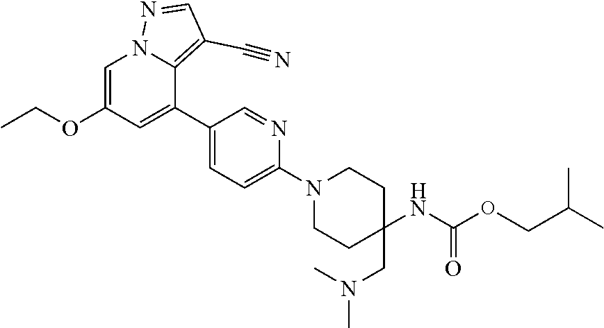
CCOC1=CN2C(=C(C#N)C=N2)C(C2=CC=C(N3CCC(CN(C)C)(NC(OCC(C)C)=O)CC3)N=C2)=C1
